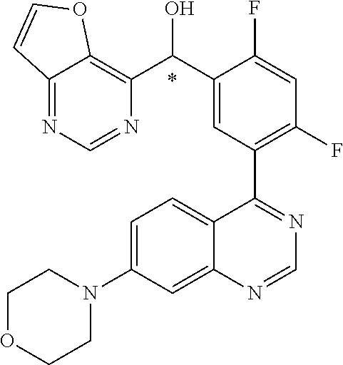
C1=C(N2CCOCC2)C=C2C(=C1)C(C1=C(F)C=C(F)C(C(O)C3=C4C(=NC=N3)C=CO4)=C1)=NC=N2.*
